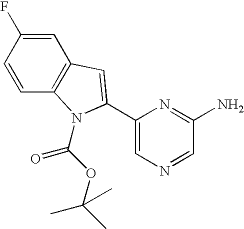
C1=C(F)C=CC2=C1C=C(C1=CN=CC(N)=N1)N2C(OC(C)(C)C)=O
